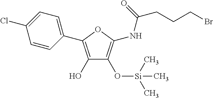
C1=CC(C2=C(O)C(O[Si](C)(C)C)=C(NC(CCCBr)=O)O2)=CC=C1Cl
